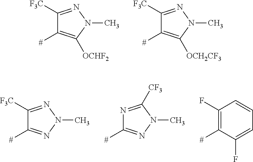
C1([F3C])=NN(C)C([OCHF2])=C1[#].C1([F3C])=NN(C)C([OCH2CF3])=C1[#].C1([#])=C(F)C=CC=C1F.C1([F3C])=NN(C)N=C1[#].N1=C([CF3])N(C)N=C1[#]
